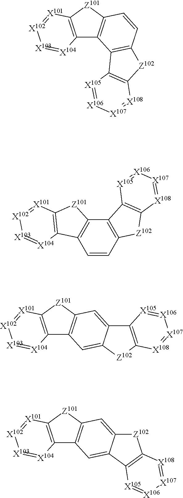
C12=C([Z101]C3=C1C1=C(C=C3)[Z102]C3=C1[X105]=[X106][X107]=[X108]3)[X101]=[X102][X103]=[X104]2.C12=C([Z101]C3=C1C=CC1=C3C3=C([Z102]1)[X108]=[X107][X106]=[X105]3)[X101]=[X102][X103]=[X104]2.C12=C([Z101]C3=C1C=C1C(=C3)C3=C([Z102]1)[X108]=[X107][X106]=[X105]3)[X101]=[X102][X103]=[X104]2.C12=C([Z101]C3=C1C=C1C(=C3)[Z102]C3=C1[X105]=[X106][X107]=[X108]3)[X101]=[X102][X103]=[X104]2
